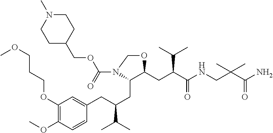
C1(OCCCOC)=C(OC)C=CC(CC(CC2C(CC(C(NCC(C(N)=O)(C)C)=O)C(C)C)OCN2C(=O)OCC2CCN(C)CC2)C(C)C)=C1
